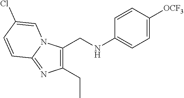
C1(CNC2=CC=C([OCF3])C=C2)=C(CC)N=C2N1C=C(Cl)C=C2
